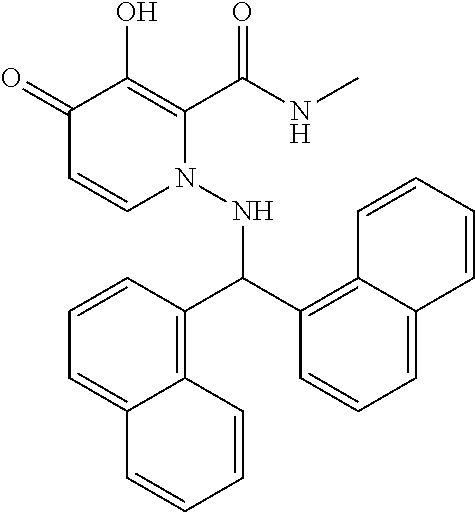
C1(=O)C=CN(NC(C2=C3C(=CC=C2)C=CC=C3)C2=C3C(=CC=C2)C=CC=C3)C(C(NC)=O)=C1O
